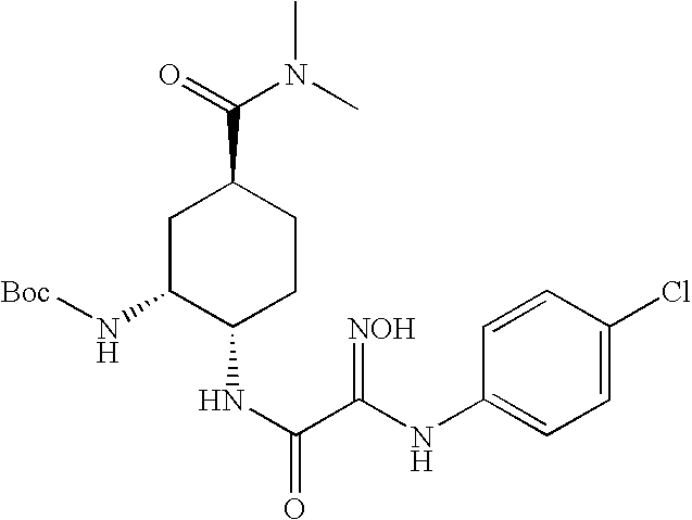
C1=C(Cl)C=CC(NC(C(NC2CCC(C(=O)N(C)C)CC2N[Boc])=O)=[NOH])=C1
